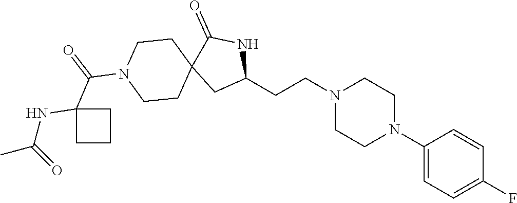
C1(N2CCN(CCC3NC(=O)C4(C3)CCN(C(=O)C3(NC(C)=O)CCC3)CC4)CC2)=CC=C(F)C=C1
